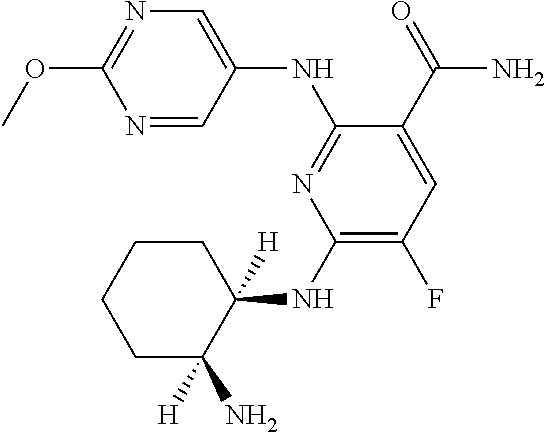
N1=CC(NC2=NC(NC3([H])CCCCC3(N)[H])=C(F)C=C2C(=O)N)=CN=C1OC
